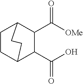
C1CC2CCC1C(C([OMe])=O)C2C(O)=O
